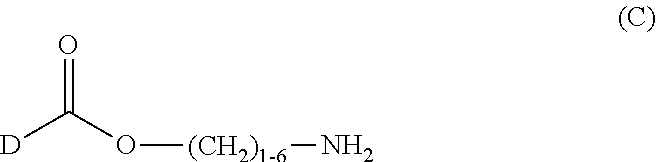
[D]C(O[(CH2)1-6]N)=O
